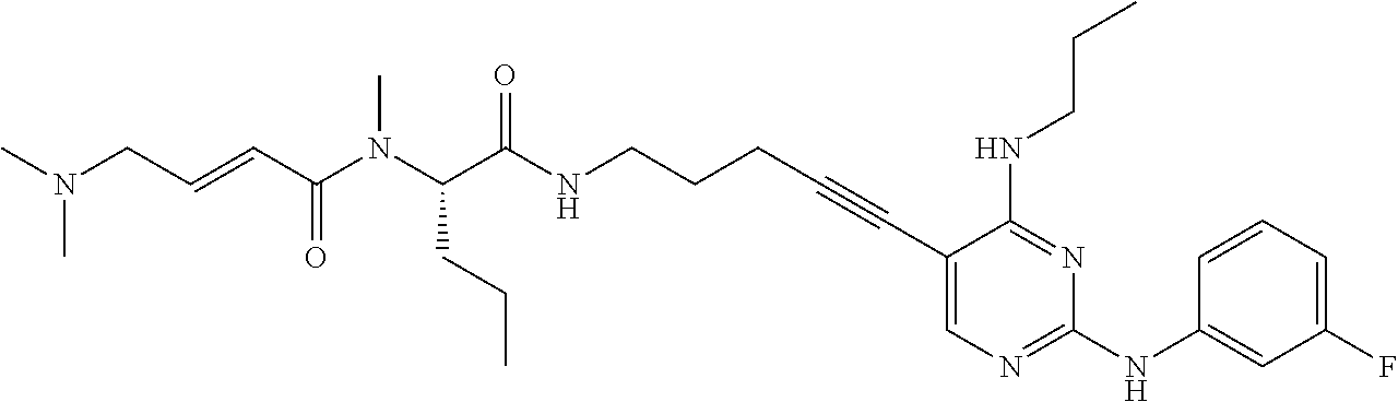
C1(C#CCCCNC(C(N(C(C=CCN(C)C)=O)C)CCC)=O)=CN=C(NC2=CC(F)=CC=C2)N=C1NCCC
